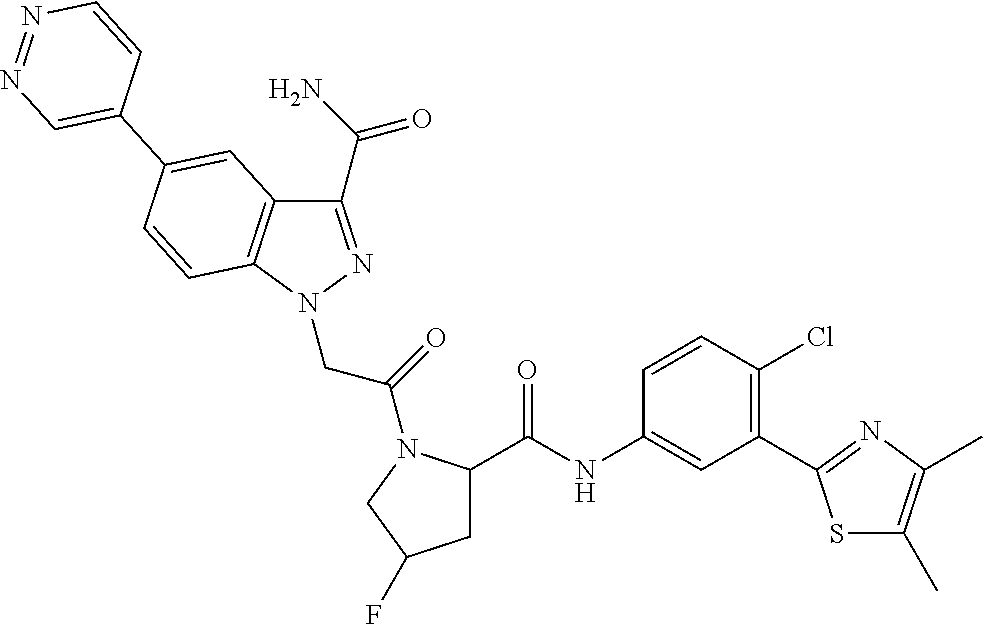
C1(C(N)=O)=NN(CC(=O)N2C(C(NC3=CC(C4=NC(C)=C(C)S4)=C(Cl)C=C3)=O)CC(F)C2)C2=C1C=C(C1=CN=NC=C1)C=C2
